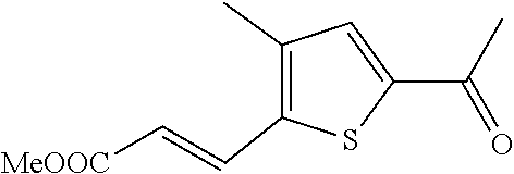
C1=C(C(C)=O)SC(C=C[MeOOC])=C1C
